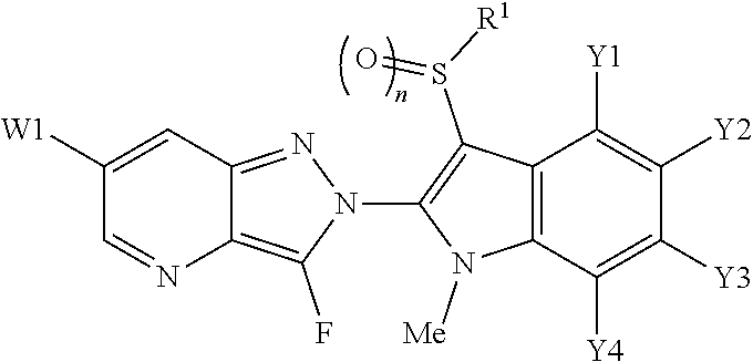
C12=C(F)N(C3=C(S([R1])=O)C4=C(N3[Me])C([Y4])=C([Y3])C([Y2])=C4[Y1])N=C1C=C([W1])C=N2
